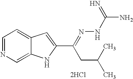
C1=NC=C2C(=C1)C=C(C(CC(C)C)=NNC(=N)N)N2.[2HCl]
